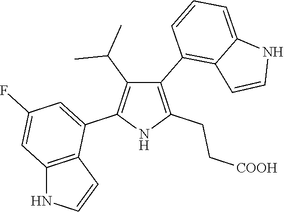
C1(C2=C3C(=CC=C2)NC=C3)=C(CC[COOH])NC(C2=CC(F)=CC3=C2C=CN3)=C1C(C)C
